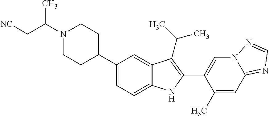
N1(C(C[NC])C)CCC(C2=CC=C3C(=C2)C(C(C)C)=C(C2=CN4C(=NC=N4)C=C2C)N3)CC1
